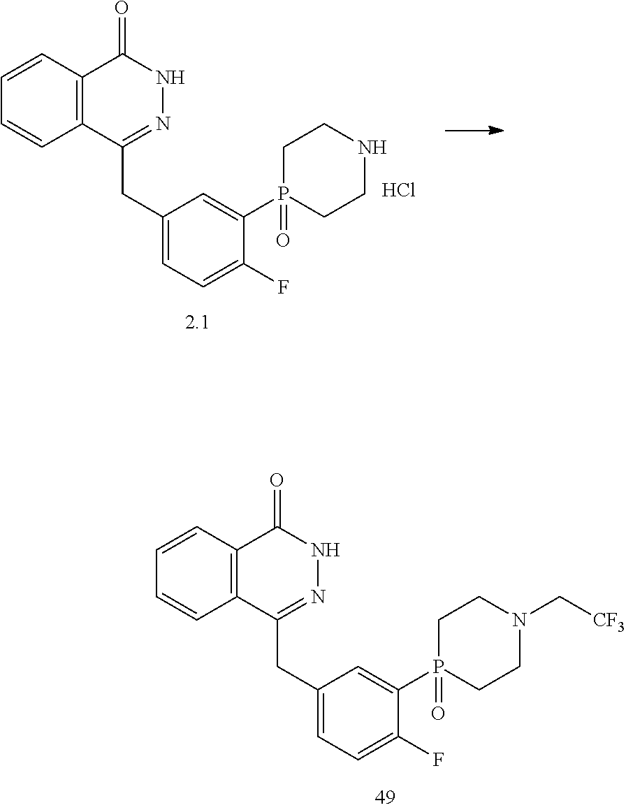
C12=C(C=CC=C1)C(=O)NN=C2CC1=CC=C(F)C(P2(=O)CCNCC2)=C1.Cl.C12=C(C=CC=C1)C(=O)NN=C2CC1=CC=C(F)C(P2(=O)CCN(C[CF3])CC2)=C1
